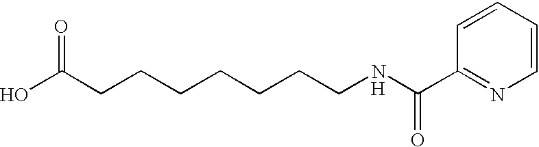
C(CCCCCCNC(C1=NC=CC=C1)=O)C(O)=O.[H]
